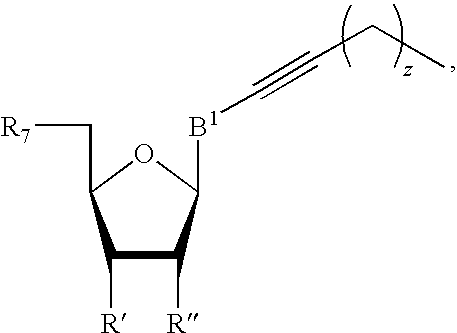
C([R7])C1C([R])C([R])C([B1]C#CCC)O1
